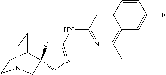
C1CC2CCN1CC21OC(NC2=NC(C)=C3C(=C2)C=CC(F)=C3)=NC1
